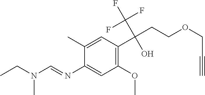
C1(N=CN(CC)C)=CC(OC)=C(C(CCOCC#C)(C(F)(F)F)O)C=C1C
